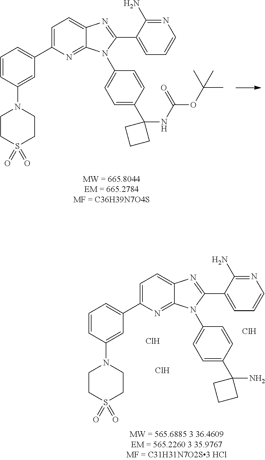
C1CS(=O)(=O)CCN1C1=CC(C2=CC=C3C(=N2)N(C2=CC=C(C4(NC(OC(C)(C)C)=O)CCC4)C=C2)C(C2=CC=CN=C2N)=N3)=CC=C1.C1CS(=O)(=O)CCN1C1=CC(C2=CC=C3C(=N2)N(C2=CC=C(C4(N)CCC4)C=C2)C(C2=CC=CN=C2N)=N3)=CC=C1.Cl.Cl.Cl
